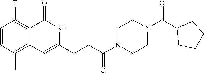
C1CN(C(CCC2=CC3=C(C)C=CC(F)=C3C(=O)N2)=O)CCN1C(C1CCCC1)=O
